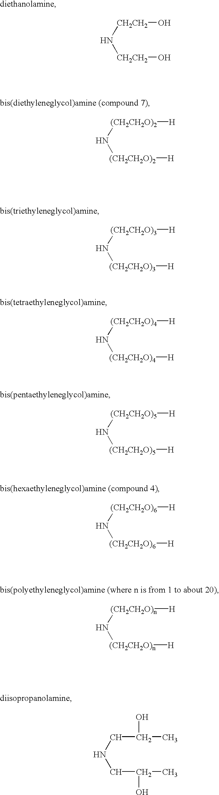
[CH2CH2](N[CH2CH2]O)O.[(CH2CH2O)2](N[(CH2CH2O)2][H])[H].[(CH2CH2O)3](N[(CH2CH2O)3][H])[H].[(CH2CH2O)4](N[(CH2CH2O)4][H])[H].[(CH2CH2O)5](N[(CH2CH2O)5][H])[H].[(CH2CH2O)6](N[(CH2CH2O)6][H])[H].[(CH2CH2O)n](N[(CH2CH2O)n][H])[H].C(NCC(O)C)C(O)C
